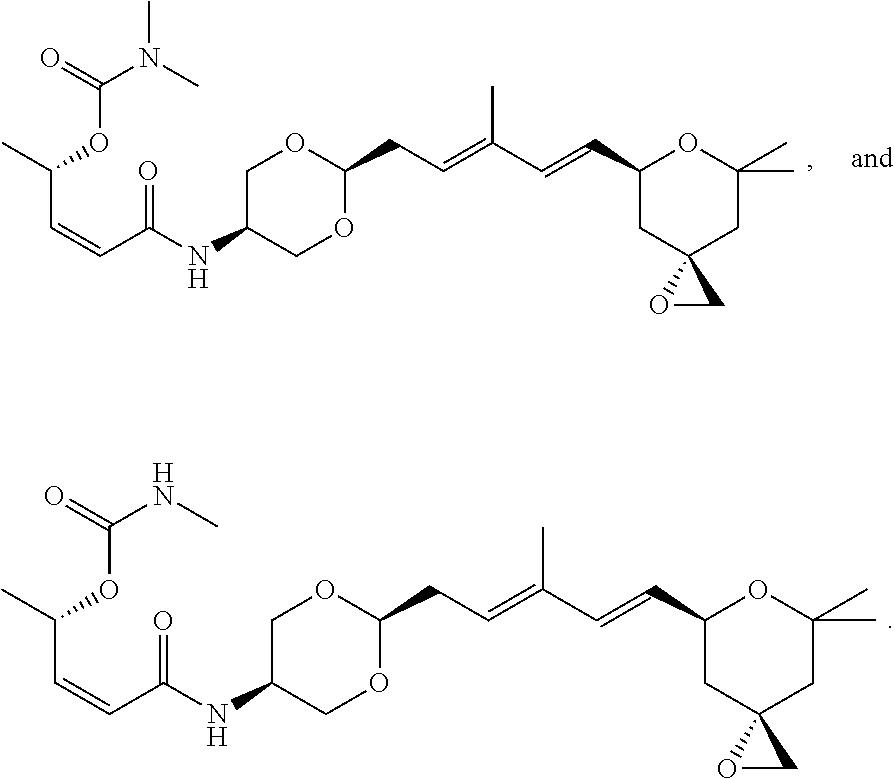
C1C(NC(C=CC(C)OC(=O)NC)=O)COC(CC=C(C=CC2CC3(CC(C)(C)O2)OC3)C)O1.C1C(NC(C=CC(C)OC(=O)N(C)C)=O)COC(CC=C(C=CC2CC3(CC(C)(C)O2)OC3)C)O1
